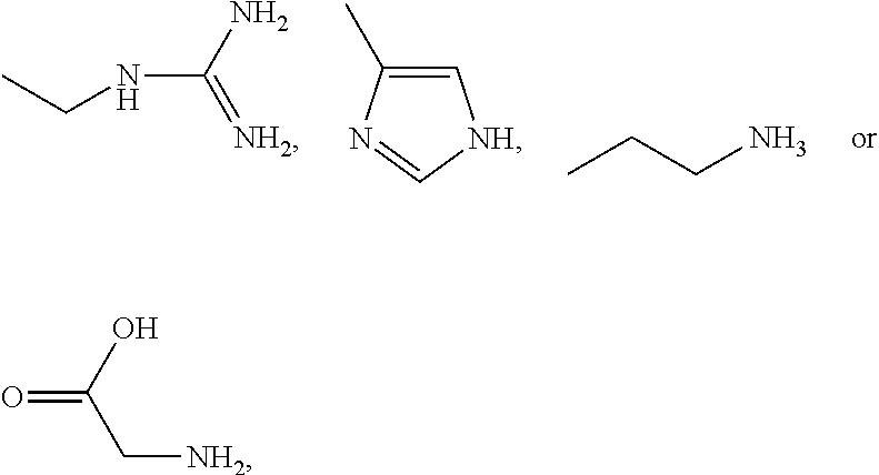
CCNC(N)=[NH2].CC1=C[NH]C=N1.CCCN.O=C(O)C[NH2]
